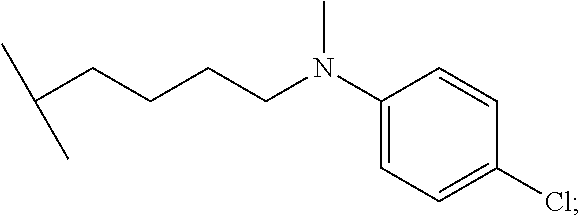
C(CCCC(C)C)N(C)C1=CC=C(Cl)C=C1
